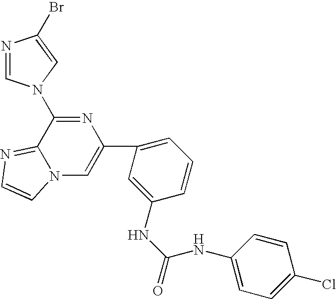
C1(C2=CN3C(=NC=C3)C(N3C=NC(Br)=C3)=N2)=CC=CC(NC(=O)NC2=CC=C(Cl)C=C2)=C1
